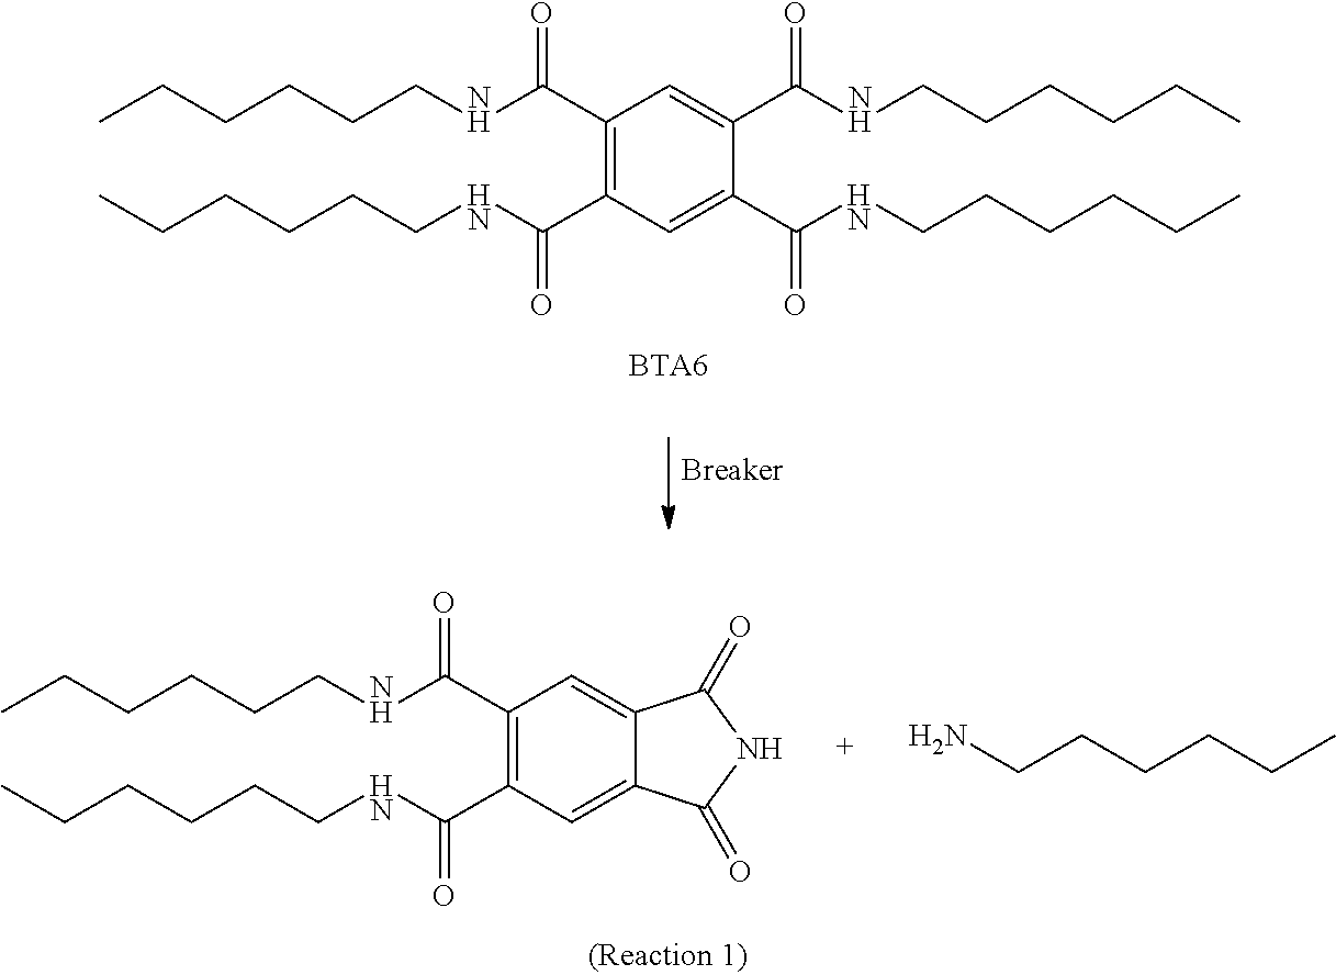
C1=C2C(=CC(C(NCCCCCC)=O)=C1C(NCCCCCC)=O)C(=O)NC2=O.NCCCCCC.C1=C(C(NCCCCCC)=O)C(C(NCCCCCC)=O)=CC(C(NCCCCCC)=O)=C1C(NCCCCCC)=O
